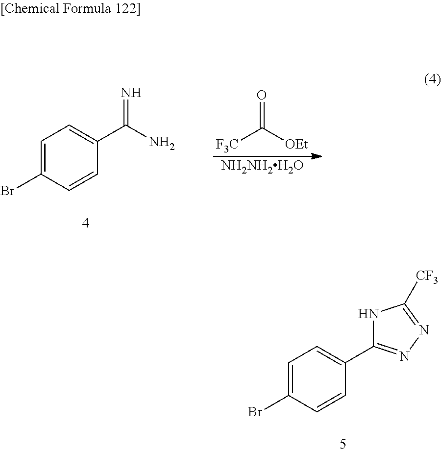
C1=C(Br)C=CC(C2=NN=C([CF3])N2)=C1.C1=C(Br)C=CC(C(N)=N)=C1.[NH2NH2H2O].[F3C]C([OEt])=O
